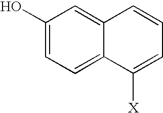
C1(O)=CC=C2C(=C1)C=CC=C2[X]
